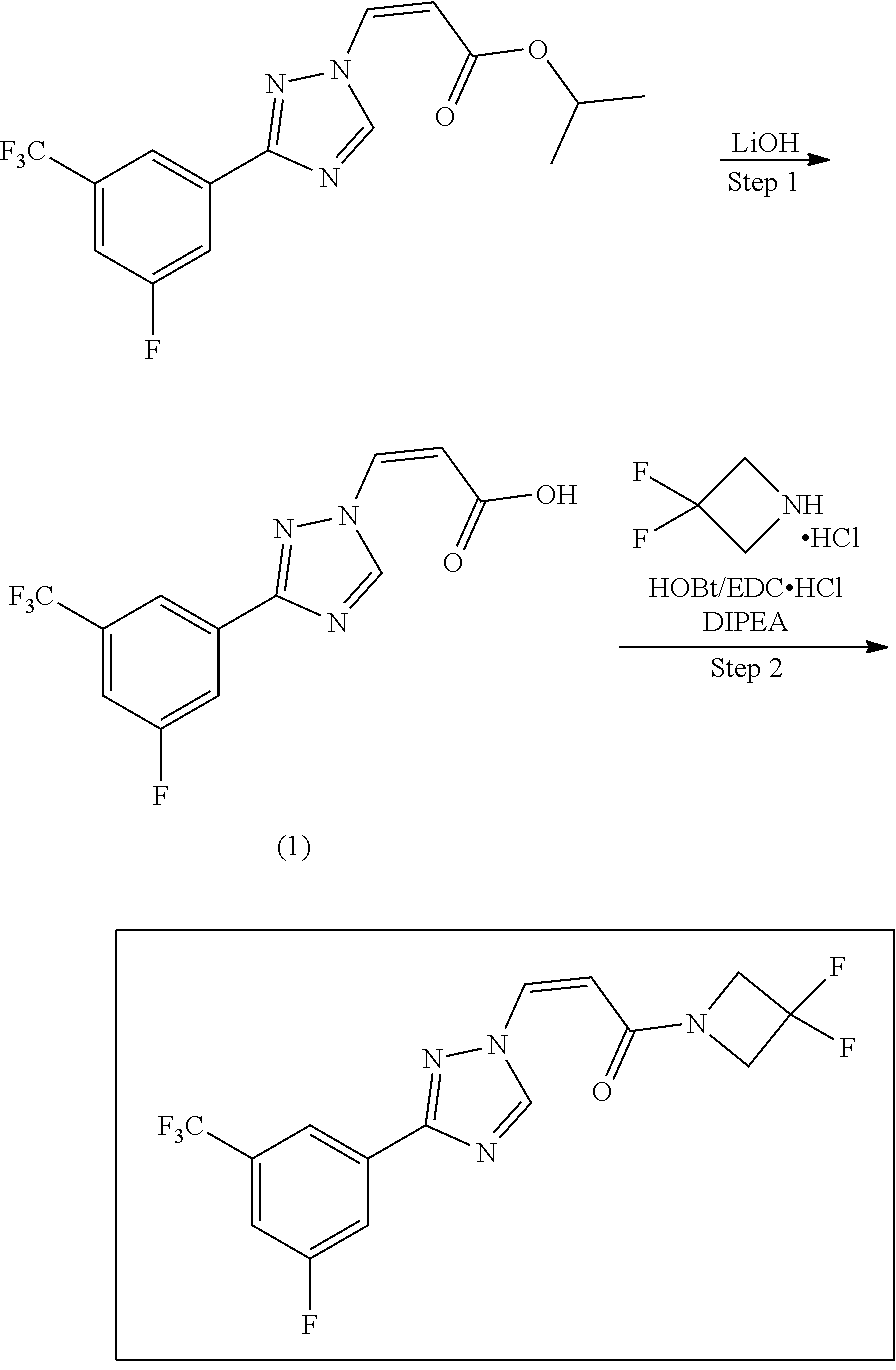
C1([F3C])=CC(F)=CC(C2=NN(C=CC(OC(C)C)=O)C=N2)=C1.[LiOH].C1(F)(F)CNC1.Cl.C1([F3C])=CC(F)=CC(C2=NN(C=CC(O)=O)C=N2)=C1.C1([F3C])=CC(F)=CC(C2=NN(C=CC(N3CC(F)(F)C3)=O)C=N2)=C1
